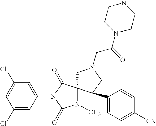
C1=C(Cl)C=C(N2C(=O)C3(N(C)C2=O)CN(CC(N2CCNCC2)=O)CC3C2=CC=C([CN])C=C2)C=C1Cl
